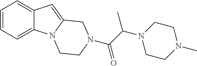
C1=CC=C2C(=C1)C=C1N2CCN(C(C(N2CCN(C)CC2)C)=O)C1
